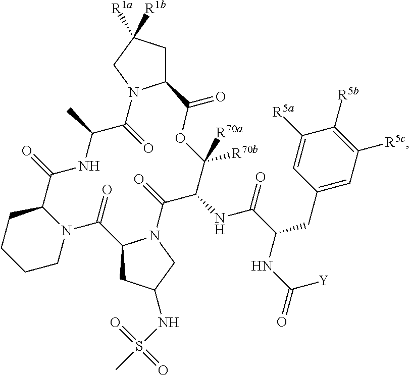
C12CC([R1b])([R1a])CN1C(=O)C(C)NC(=O)C1CCCCN1C(=O)C1CC(NS(=O)(=O)C)CN1C(=O)C(NC(=O)C(CC1=CC([R5c])=C([R5b])C([R5a])=C1)NC([Y])=O)C([R70a])([R70b])OC2=O
